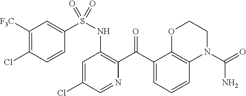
C1=C(Cl)C=NC(C(C2=CC=CC3=C2OCCN3C(=O)N)=O)=C1NS(=O)(C1=CC([F3C])=C(Cl)C=C1)=O
